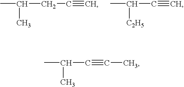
CC(CC#C)C.CC([C2H5])C#C.CC(C#CC)C
